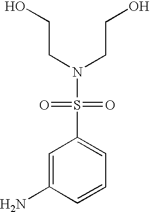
C1=C(N)C=CC=C1S(=O)(=O)N(CCO)CCO
